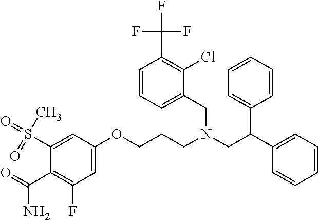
C1=C(OCCCN(CC(C2=CC=CC=C2)C2=CC=CC=C2)CC2=CC=CC(C(F)(F)F)=C2Cl)C=C(S(C)(=O)=O)C(C(=O)N)=C1F
